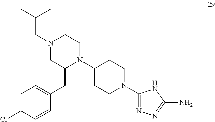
N1(C2CCN(C3=NN=C(N)N3)CC2)CCN(CC(C)C)CC1CC1=CC=C(Cl)C=C1
